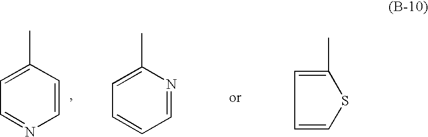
C1=NC=CC(C)=C1.C1=CC=NC(C)=C1.C1=CSC(C)=C1
